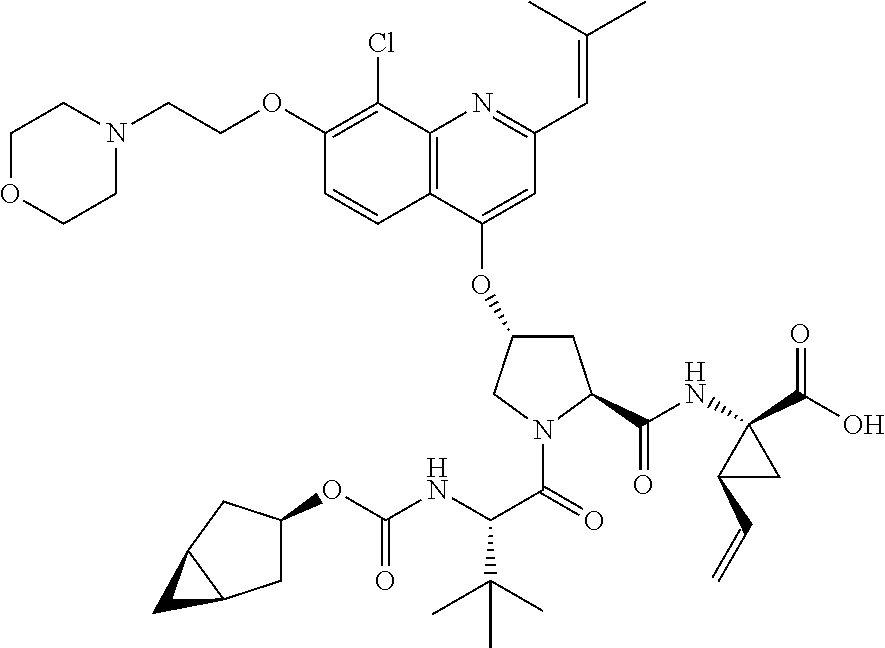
C1OCCN(CCOC2=C(Cl)C3=C(C=C2)C(OC2CC(C(NC4(C(O)=O)C(C=C)C4)=O)N(C(C(NC(OC4CC5C(C4)C5)=O)C(C)(C)C)=O)C2)=CC(C=C(C)C)=N3)C1
